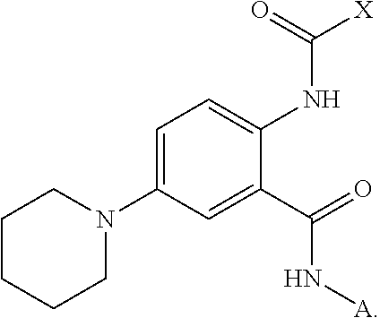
C1=C(N2CCCCC2)C=C(C(=O)N[A])C(NC([X])=O)=C1
